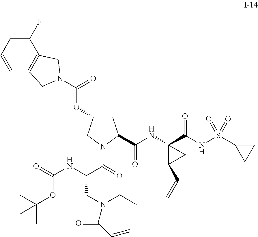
C1=CC2=C(C(F)=C1)CN(C(OC1CC(C(NC3(C(NS(C4CC4)(=O)=O)=O)C(C=C)C3)=O)N(C(=O)C(NC(=O)OC(C)(C)C)CN(C(C=C)=O)CC)C1)=O)C2
